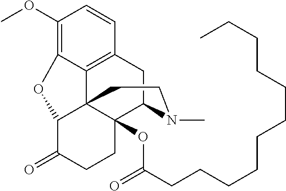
C1(OC)=C2C3=C(C=C1)CC1C4(OC(CCCCCCCCCCC)=O)C3(C(C(=O)CC4)O2)CCN1C
